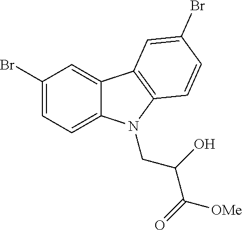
C1(Br)=CC=C2C(=C1)C1=C(N2CC(O)C([OMe])=O)C=CC(Br)=C1
